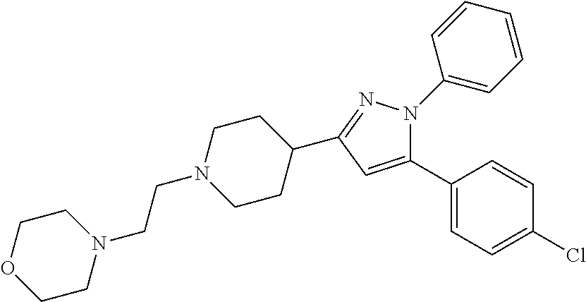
C1(C2CCN(CCN3CCOCC3)CC2)=NN(C2=CC=CC=C2)C(C2=CC=C(Cl)C=C2)=C1
